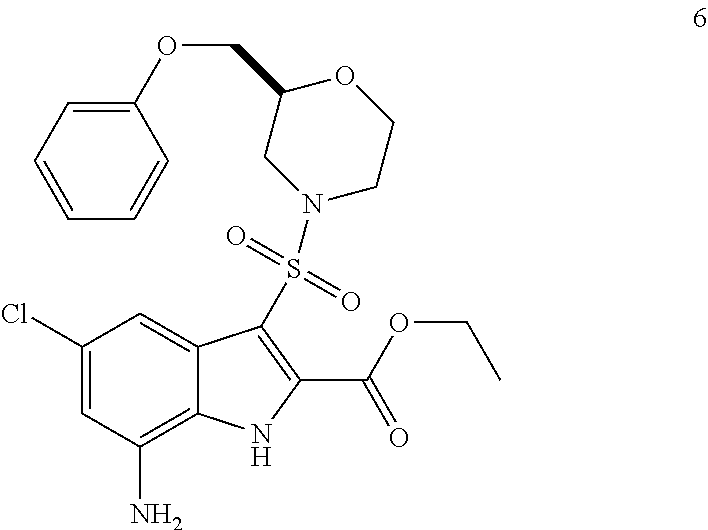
C1(Cl)=CC(N)=C2C(=C1)C(S(=O)(=O)N1CCOC(COC3=CC=CC=C3)C1)=C(C(OCC)=O)N2
